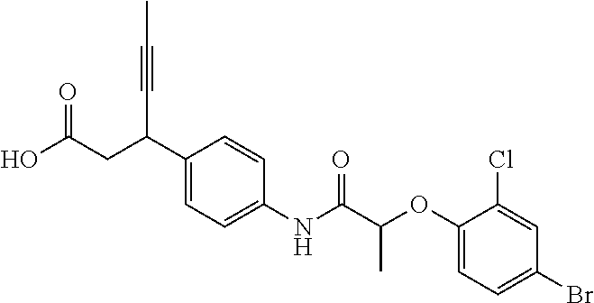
C1(C(CC(O)=O)C#CC)=CC=C(NC(C(OC2=CC=C(Br)C=C2Cl)C)=O)C=C1
